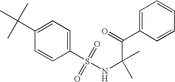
C1(C(C)(C)C)=CC=C(S(NC(C(C2=CC=CC=C2)=O)(C)C)(=O)=O)C=C1
